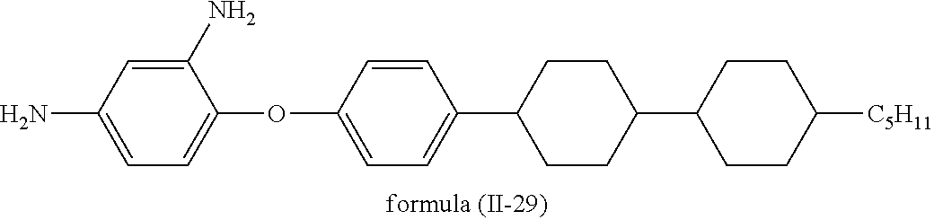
O(C1=CC=C(C2CCC(C3CCC([C5H11])CC3)CC2)C=C1)C1=CC=C(N)C=C1N
